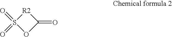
[R2]1S(=O)(=O)OC1=O
